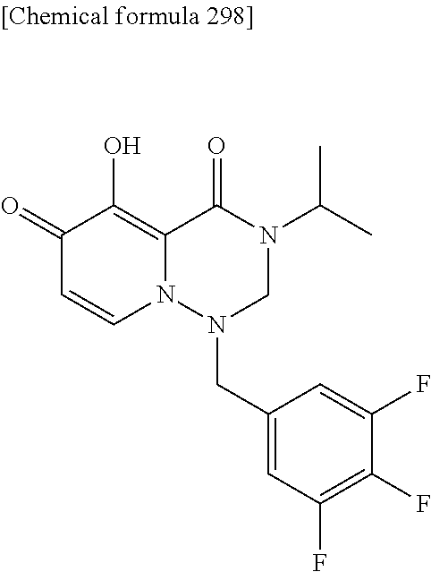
C1(=O)C=CN2C(=C1O)C(=O)N(C(C)C)CN2CC1=CC(F)=C(F)C(F)=C1
